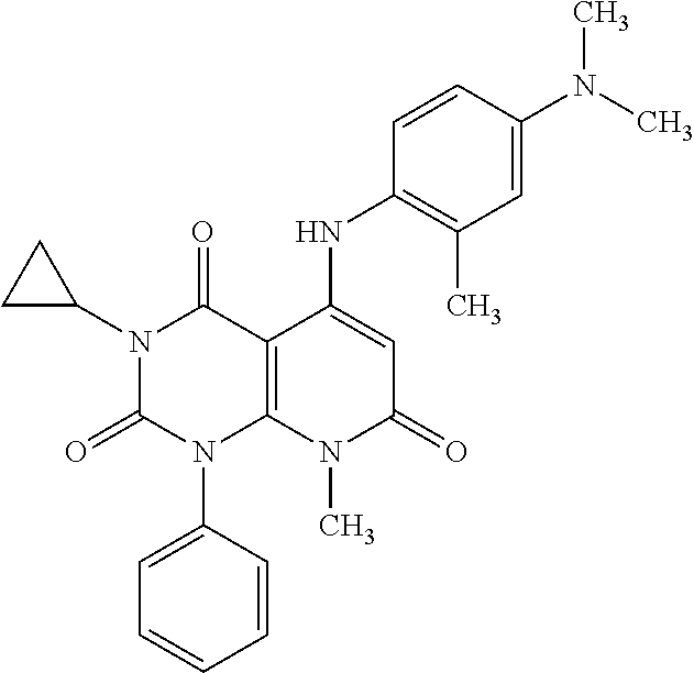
C1=CC(N2C3=C(C(=O)N(C4CC4)C2=O)C(NC2=C(C)C=C(N(C)C)C=C2)=CC(=O)N3C)=CC=C1
